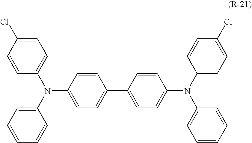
C1=CC(Cl)=CC=C1N(C1=CC=CC=C1)C1=CC=C(C2=CC=C(N(C3=CC=CC=C3)C3=CC=C(Cl)C=C3)C=C2)C=C1
